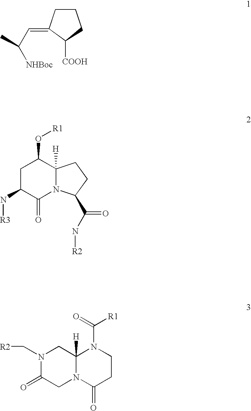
C1([COOH])CCCC1=CC([NHBoc])C.C1C(N[R3])C(=O)N2C([H])(C1O[R1])CCC2C(N[R2])=O.N1(C[R2])C(=O)CN2C([H])(C1)N(C([R1])=O)CCC2=O
